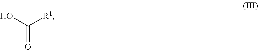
OC([R1])=O
